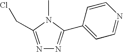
CN1C(CCl)=NN=C1C1=CC=NC=C1
